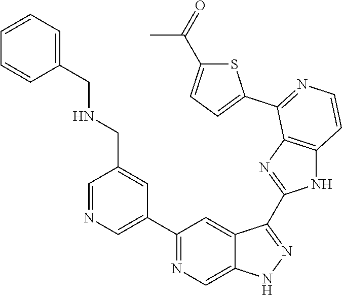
C1=NC=C(C2=NC=C3C(=C2)C(C2=NC4=C(N2)C=CN=C4C2=CC=C(C(=O)C)S2)=NN3)C=C1CNCC1=CC=CC=C1
